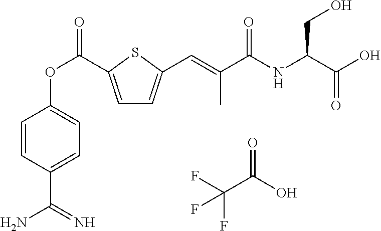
C1=C(C(OC2=CC=C(C(N)=N)C=C2)=O)SC(C=C(C(NC(C(O)=O)CO)=O)C)=C1.FC(C(O)=O)(F)F
